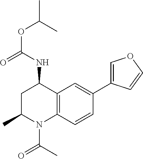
C(OC(C)C)(=O)NC1CC(C)N(C(C)=O)C2=C1C=C(C1=COC=C1)C=C2
